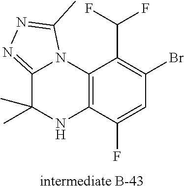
C12=C(C(F)=CC(Br)=C1C(F)F)NC(C)(C)C1=NN=C(C)N21
